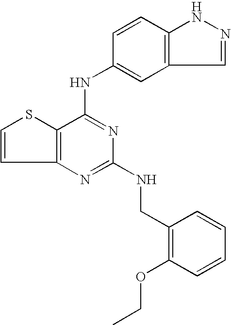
C12=C(C(NC3=CC4=C(C=C3)NN=C4)=NC(NCC3=C(OCC)C=CC=C3)=N1)SC=C2
